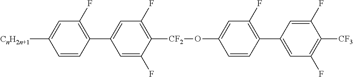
C1=C(F)C([CF2]OC2=CC(F)=C(C3=CC(F)=C([CF3])C(F)=C3)C=C2)=C(F)C=C1C1=C(F)C=C([CnH2n+1])C=C1
